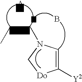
C(=CC)N1C=C([Y2])[Do]C1.B
